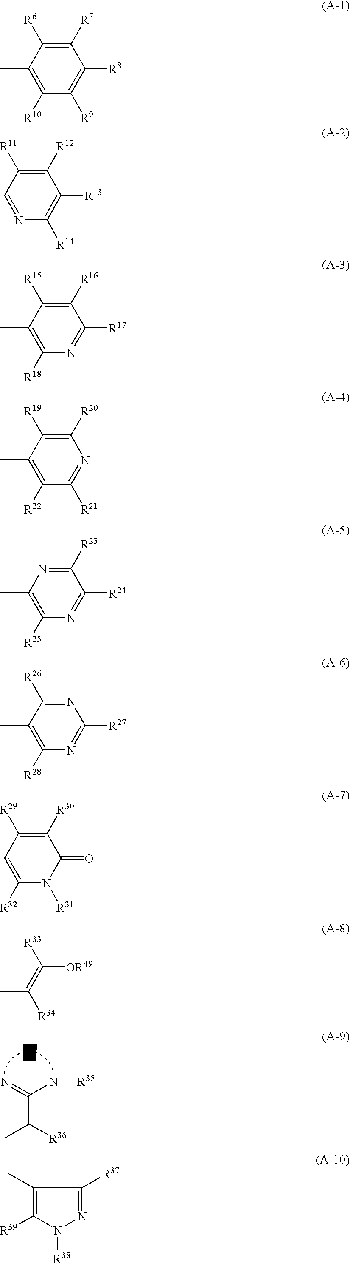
C(C([R36])C)(=N)N[R35].C1([R7])=C([R6])C(C)=C([R10])C([R9])=C1[R8].C1([R12])=C([R11])C=NC([R14])=C1[R13].C1([R16])=C([R15])C(C)=C([R18])N=C1[R17].C1([R20])=C([R19])C(C)=C([R22])C([R21])=N1.C1([R23])=NC(C)=C([R25])N=C1[R24].N1=C([R26])C(C)=C([R28])N=C1[R27].C1([R30])=C([R29])C=C([R32])N([R31])C1=O.[R33]C(=C([R34])C)[OR49].C1(C)=C([R39])N([R38])N=C1[R37]
